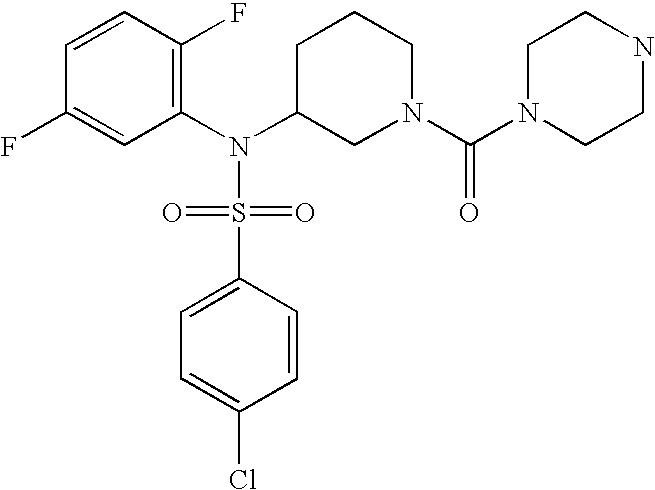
C1=CC(F)=C(N(C2CN(C(N3CCNCC3)=O)CCC2)S(=O)(=O)C2=CC=C(Cl)C=C2)C=C1F
